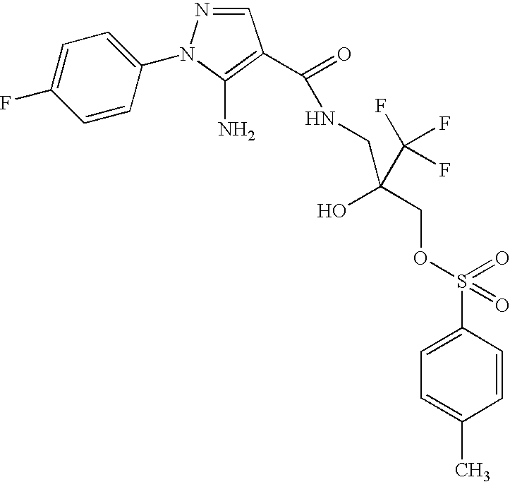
C1=CC(N2N=CC(C(=O)NCC(COS(C3=CC=C(C)C=C3)(=O)=O)(O)C(F)(F)F)=C2N)=CC=C1F
